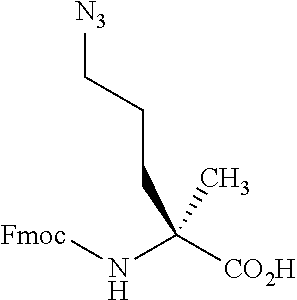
C(N[Fmoc])([CO2H])(C)CCC[N3]
